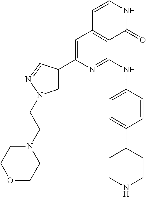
C1=C(C2=CN(CCN3CCOCC3)N=C2)N=C(NC2=CC=C(C3CCNCC3)C=C2)C2=C1C=CNC2=O
